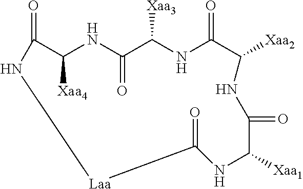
C1([Xaa4])NC(=O)C([Xaa3])NC(=O)C([Xaa2])NC(=O)C([Xaa1])NC(=O)[Laa]NC1=O
